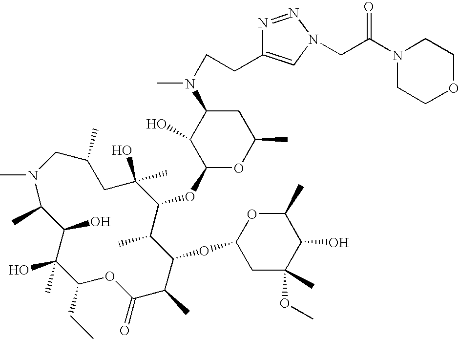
CN1C(C)C(O)C(O)(C)C(CC)OC(=O)C(C)C(OC2CC(C)(OC)C(O)C(C)O2)C(C)C(OC2OC(C)CC(N(CCC3=CN(CC(N4CCOCC4)=O)N=N3)C)C2O)C(C)(O)CC(C)C1
